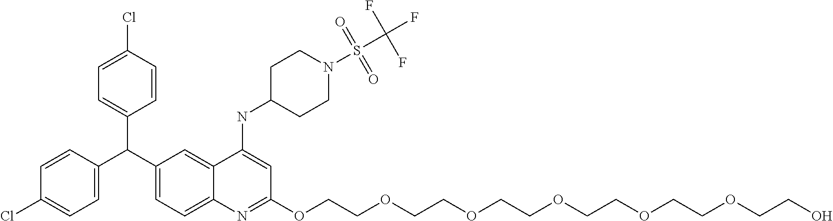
C1=CC(C(C2=CC=C3C(=C2)C(NC2CCN(S(C(F)(F)F)(=O)=O)CC2)=CC(OCCOCCOCCOCCOCCOCCO)=N3)C2=CC=C(Cl)C=C2)=CC=C1Cl
